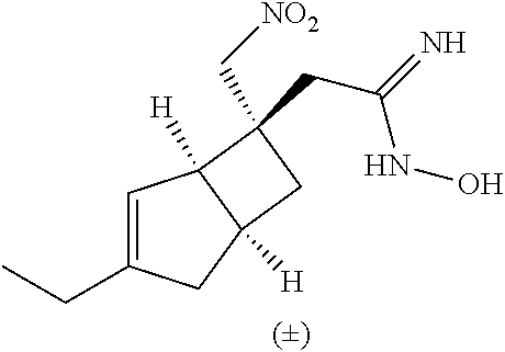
C1=C(CC)CC2([H])C1([H])C(C[NO2])(CC(NO)=N)C2
